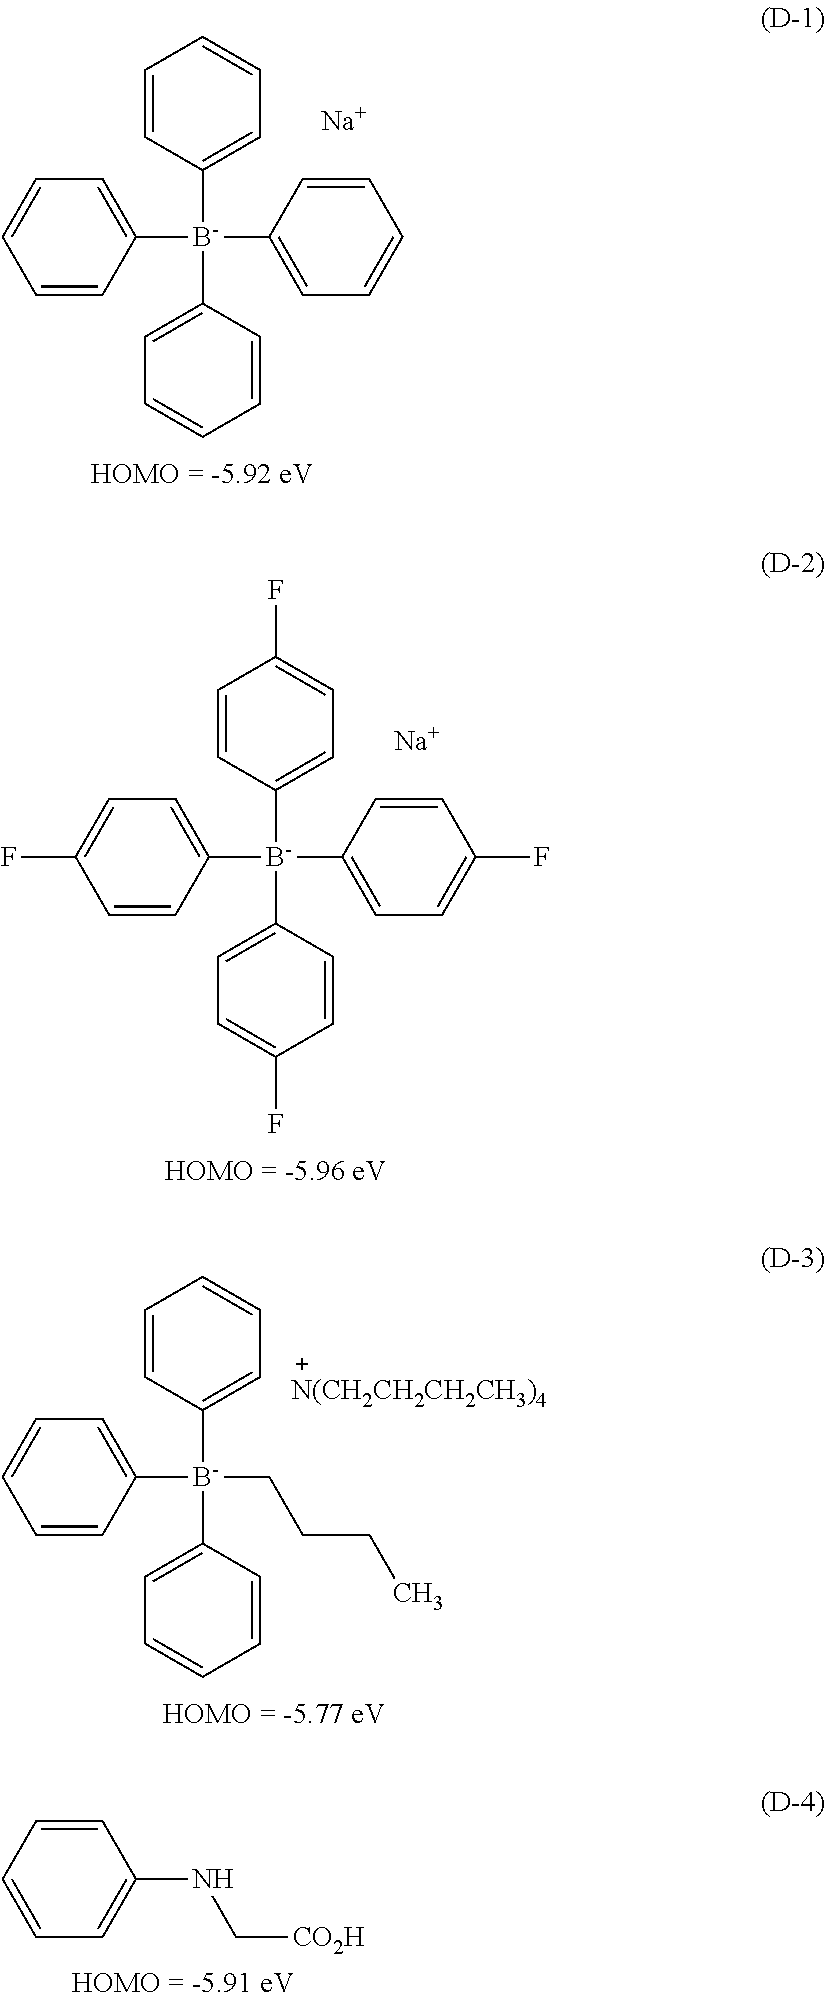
C1=CC([B-](C2=CC=CC=C2)(C2=CC=CC=C2)C2=CC=CC=C2)=CC=C1.[Na].C1=CC([B-](C2=CC=C(F)C=C2)(C2=CC=C(F)C=C2)C2=CC=C(F)C=C2)=CC=C1F.[Na].C1=CC([B-](C2=CC=CC=C2)(CCCC)C2=CC=CC=C2)=CC=C1.[N(CH2CH2CH2CH3)4].C1=CC=CC=C1NC[CO2H]
